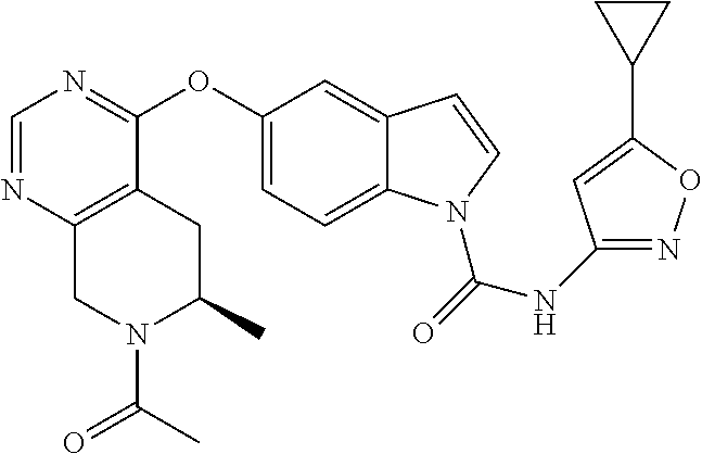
O(C1=CC=C2C(=C1)C=CN2C(=O)NC1=NOC(C2CC2)=C1)C1=NC=NC2=C1CC(C)N(C(=O)C)C2
